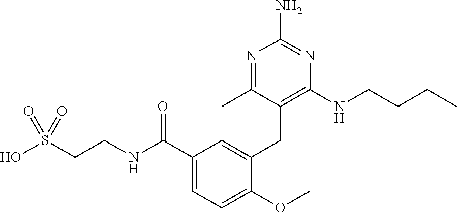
C1=C(CC2=C(NCCCC)N=C(N)N=C2C)C(OC)=CC=C1C(NCCS(O)(=O)=O)=O
